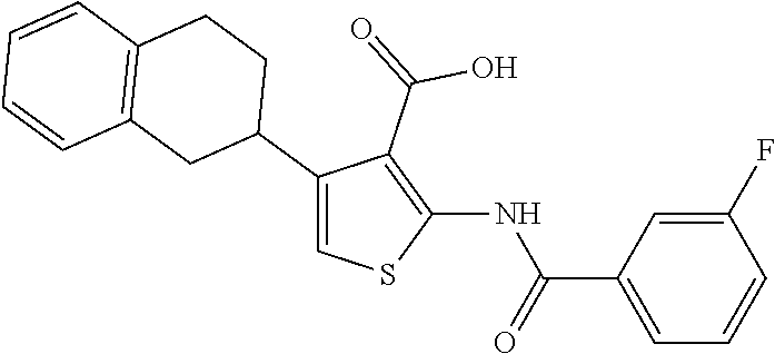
C1(C2CCC3=C(C2)C=CC=C3)=CSC(NC(C2=CC=CC(F)=C2)=O)=C1C(=O)O
